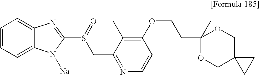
C(COC1=C(C)C(CS(C2=NC3=CC=CC=C3N2[Na])=O)=NC=C1)C1(C)OCC2(CO1)CC2
